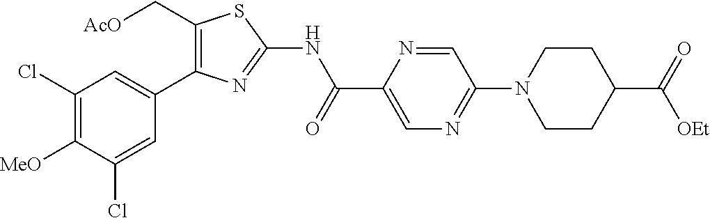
C1(Cl)=C([MeO])C(Cl)=CC(C2=C(C[AcO])SC(NC(C3=CN=C(N4CCC(C(=O)[OEt])CC4)C=N3)=O)=N2)=C1
